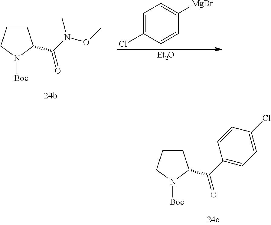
C1=C(Cl)C=CC([MgBr])=C1.[Et2O].C1CCN([Boc])C1C(N(OC)C)=O.C1CCN([Boc])C1C(C1=CC=C(Cl)C=C1)=O
